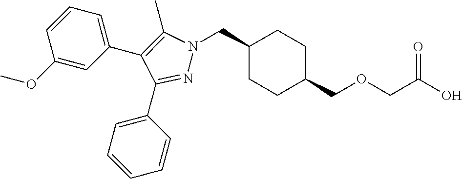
C1(CN2N=C(C3=CC=CC=C3)C(C3=CC=CC(OC)=C3)=C2C)CCC(COCC(O)=O)CC1
